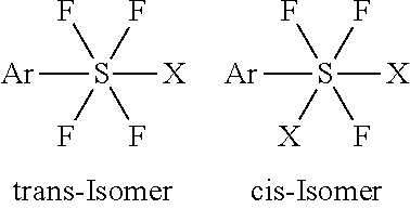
[Ar]S([X])(F)(F)(F)F.[Ar]S([X])(F)(F)([X])F
